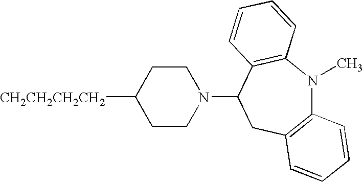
[CH2CH2CH2CH2]C1CCN(C2CC3=C(N(C)C4=C2C=CC=C4)C=CC=C3)CC1
